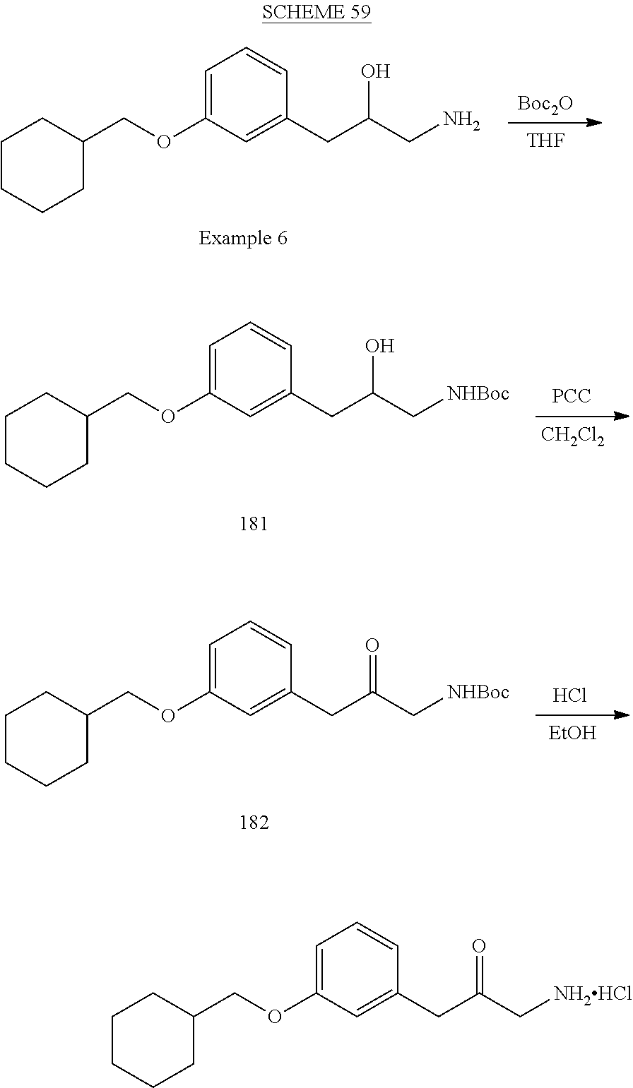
C1=C(OCC2CCCCC2)C=C(CC(CN)O)C=C1.[Boc2O].[THF].C1=C(OCC2CCCCC2)C=C(CC(C[NHBoc])O)C=C1.[CH2Cl2].[PCC].C1=C(OCC2CCCCC2)C=C(CC(C[NHBoc])=O)C=C1.[EtOH].Cl.C1=C(OCC2CCCCC2)C=C(CC(C[NH2HCl])=O)C=C1
